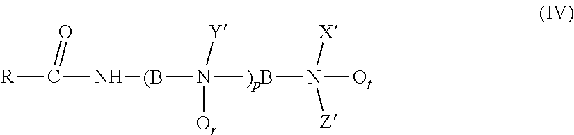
[R]C(N[(B]N([)pB]N([Ot])([X])[Z])([Or])[Y])=O
